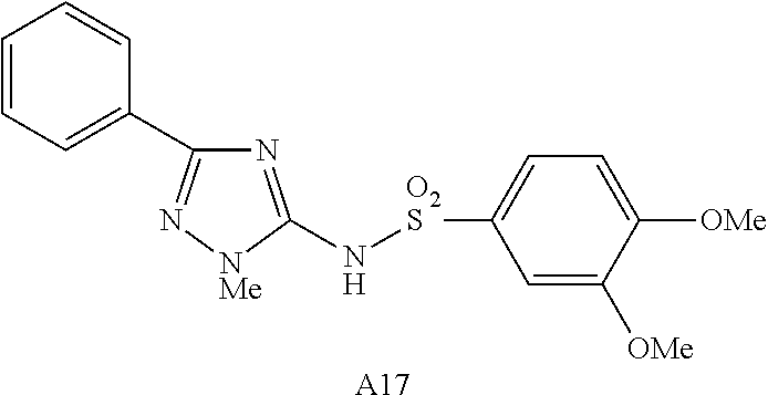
[A17].N1=C(N[O2S]C2=CC=C([OMe])C([OMe])=C2)[NMe]N=C1C1=CC=CC=C1
